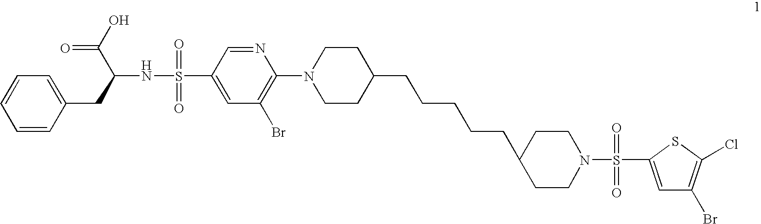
C1=CC(CC(NS(=O)(=O)C2=CC(Br)=C(N3CCC(CCCCCC4CCN(S(=O)(=O)C5=CC(Br)=C(Cl)S5)CC4)CC3)N=C2)C(O)=O)=CC=C1
